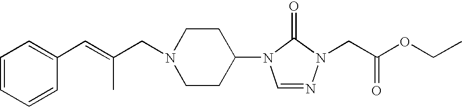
C1CC(N2C=NN(CC(=O)OCC)C2=O)CCN1CC(=CC1=CC=CC=C1)C
